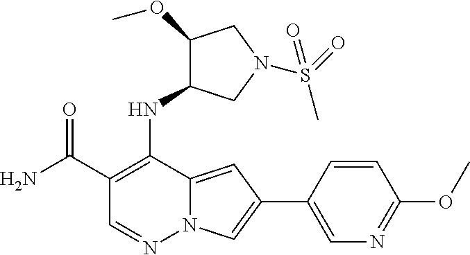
C1(C(N)=O)=C(NC2C(OC)CN(S(=O)(C)=O)C2)C2=CC(C3=CN=C(OC)C=C3)=CN2N=C1
